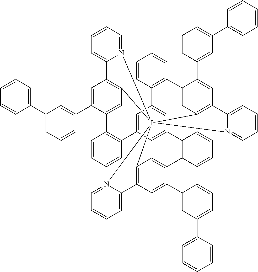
C1=CC=N2C(=C1)C1=C3C=C(C(C4=CC(C5=CC=CC=C5)=CC=C4)=C1)C1=C(C=CC=C1)C1=CC4=CC(=C1)C1=C(C=CC=C1)C1=CC5=C(C=C1C1=CC(C6=CC=CC=C6)=CC=C1)C1=CC=CC=N1[Ir]2351C2=C(C=C(C3=CC(C5=CC=CC=C5)=CC=C3)C(=C2)C2=C4C=CC=C2)C2=CC=CC=N12
